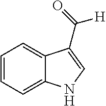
C1=CC=C2C(=C1)C(C([H])=O)=CN2
